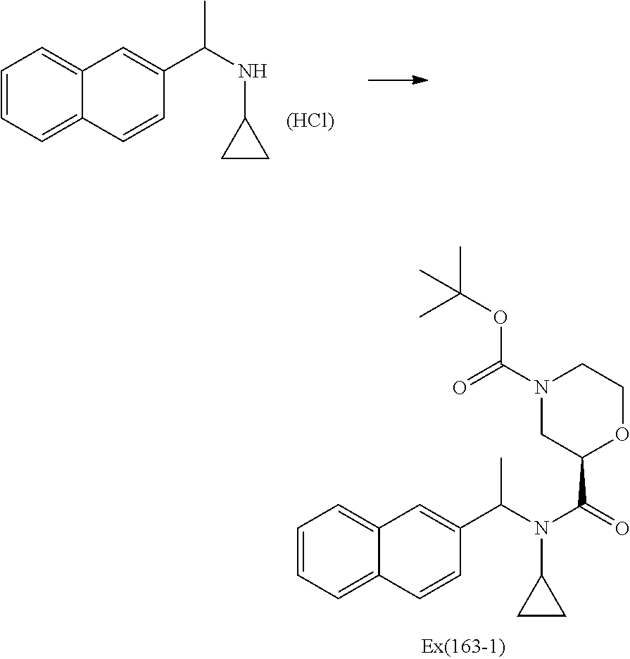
C(NC1CC1)(C)C1=CC2=CC=CC=C2C=C1.[(HCl)].C(N(C(=O)C1OCCN(C(=O)OC(C)(C)C)C1)C1CC1)(C)C1=CC2=CC=CC=C2C=C1
